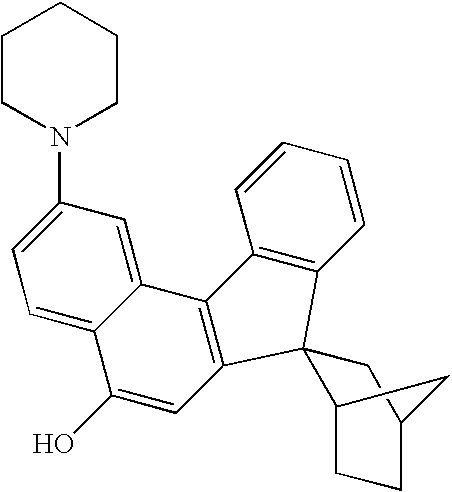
C1=CC=CC2=C1C1(C3=C2C2=CC(N4CCCCC4)=CC=C2C(O)=C3)C2CCC(C1)C2
